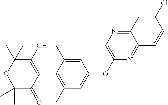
C1(C)(C)C(=O)C(C2=C(C)C=C(OC3=CN=C4C(=N3)C=CC(Cl)=C4)C=C2C)=C(O)C(C)(C)O1
